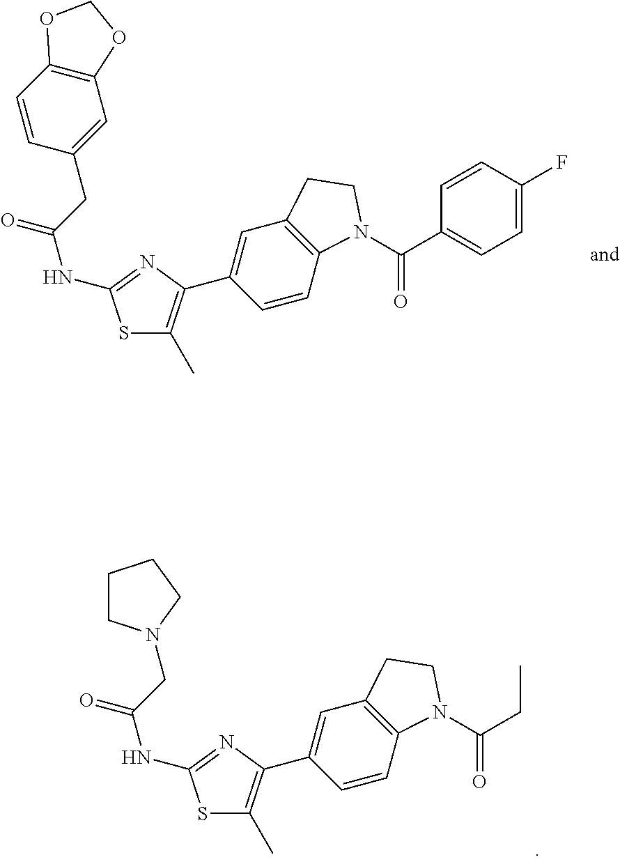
C1=CC(CC(NC2=NC(C3=CC4=C(C=C3)N(C(C3=CC=C(F)C=C3)=O)CC4)=C(C)S2)=O)=CC2=C1OCO2.C(C(NC1=NC(C2=CC3=C(C=C2)N(C(CC)=O)CC3)=C(C)S1)=O)N1CCCC1
